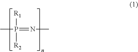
CP(=NC)([R1])[R2]
